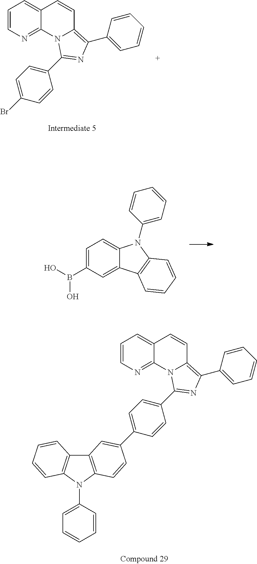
C1=CN=C2C(=C1)C=CC1=C(C3=CC=CC=C3)N=C(C3=CC=C(Br)C=C3)N21.C1=C(B(O)O)C=C2C(=C1)N(C1=CC=CC=C1)C1=C2C=CC=C1.C1=CN=C2C(=C1)C=CC1=C(C3=CC=CC=C3)N=C(C3=CC=C(C4=CC5=C(N(C6=CC=CC=C6)C6=C5C=CC=C6)C=C4)C=C3)N21
